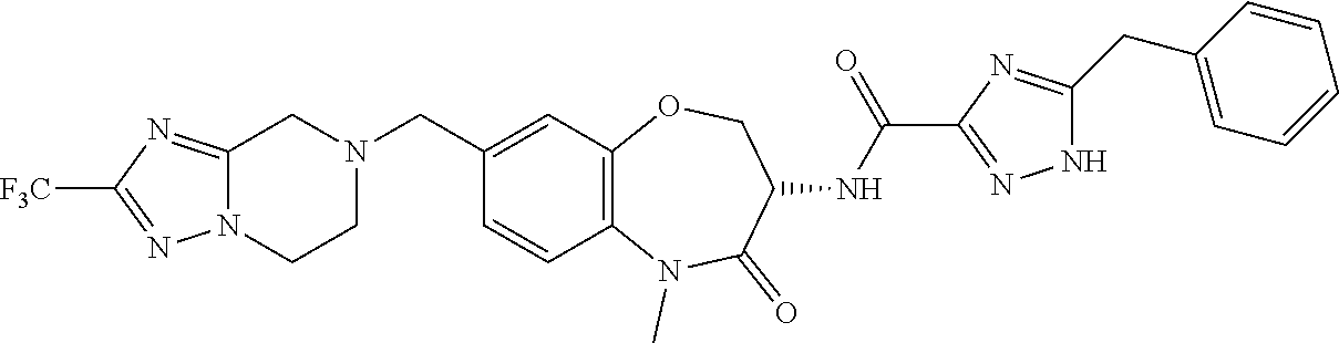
C12=C(C=C(CN3CCN4C(=NC([F3C])=N4)C3)C=C1)OCC(NC(=O)C1=NNC(CC3=CC=CC=C3)=N1)C(=O)N2C
